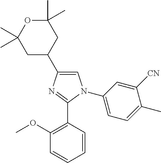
C1=C(C2CC(C)(C)OC(C)(C)C2)N=C(C2=C(OC)C=CC=C2)N1C1=CC=C(C)C([CN])=C1
